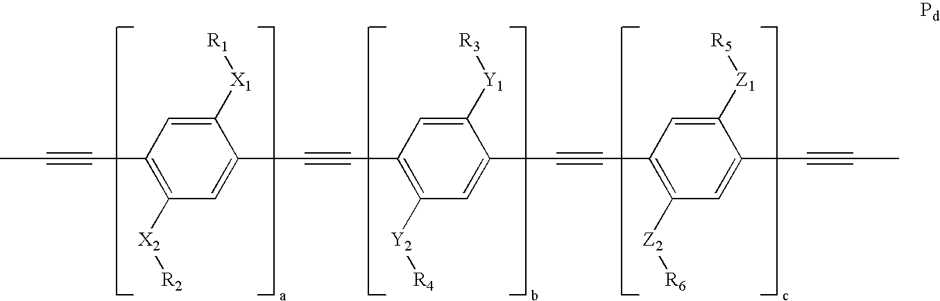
C1(C#CC2=CC([X2][R2])=C(C#CC)C=C2[X1][R1])=C([Y2][R4])C=C(C#CC2=C([Z2][R6])C=C(C#CC)C([Z1][R5])=C2)C([Y1][R3])=C1
